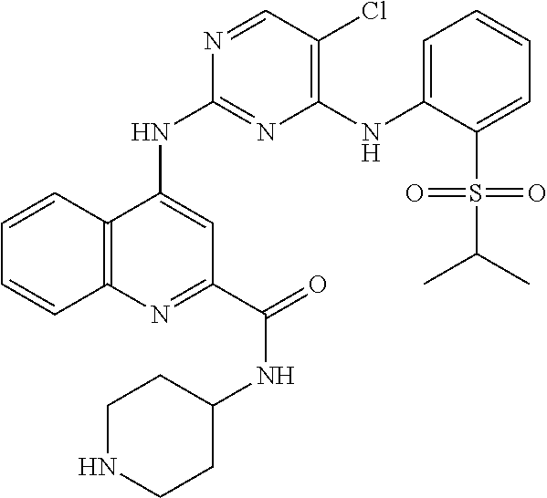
C12=C(N=C(C(=O)NC3CCNCC3)C=C1NC1=NC(NC3=CC=CC=C3S(C(C)C)(=O)=O)=C(Cl)C=N1)C=CC=C2
